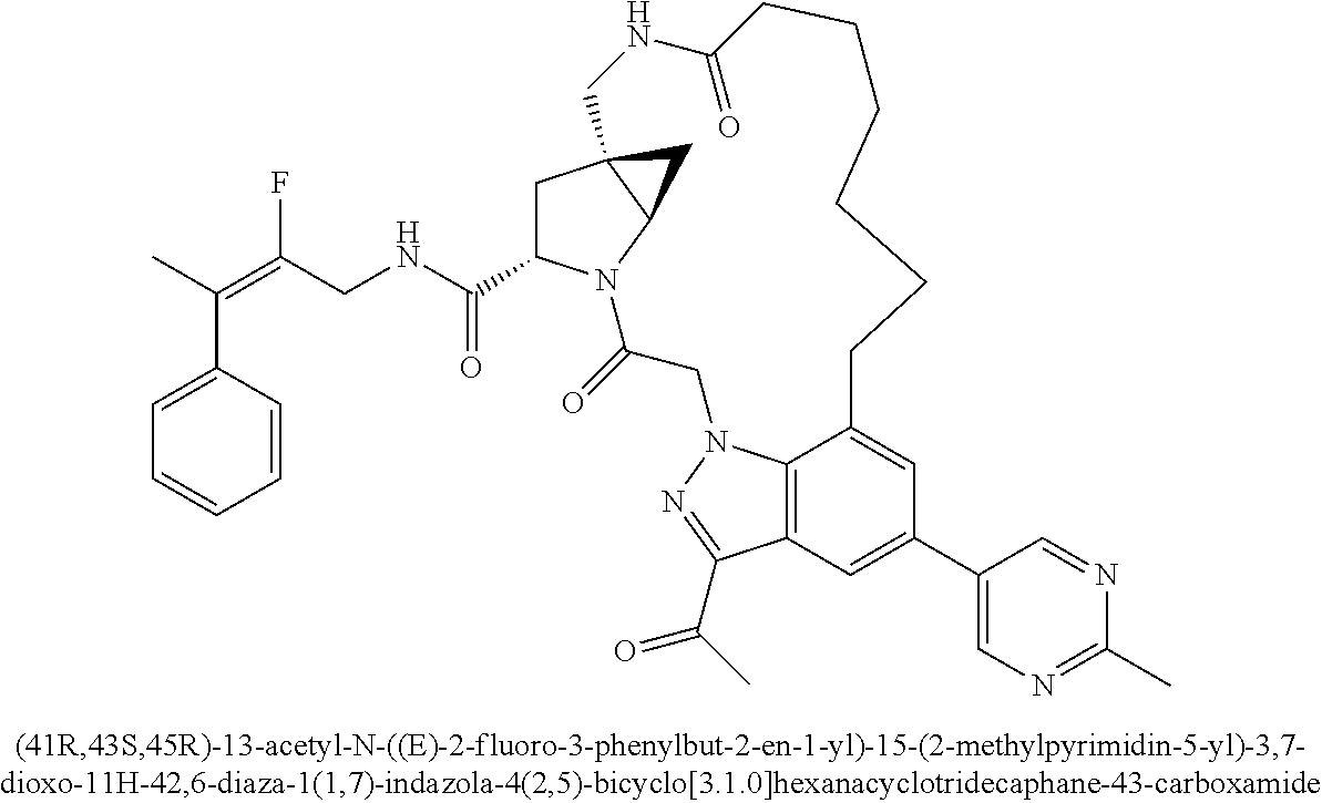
C1C23C(N(C(=O)CN4C5=C(C(C(C)=O)=N4)C=C(C4=CN=C(C)N=C4)C=C5CCCCCCC(=O)NC2)C1C(=O)NCC(=C(C1=CC=CC=C1)C)F)C3
